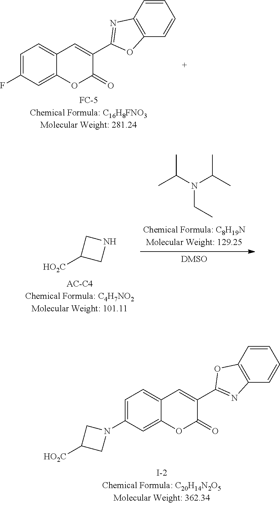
N1CC([HO2C])C1.CC(C)N(C(C)C)CC.C1=C(F)C=C2C(=C1)C=C(C1=NC3=C(C=CC=C3)O1)C(=O)O2.C1=C(N2CC([HO2C])C2)C=C2C(=C1)C=C(C1=NC3=C(C=CC=C3)O1)C(=O)O2
